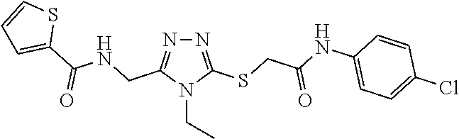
N1=C(SCC(NC2=CC=C(Cl)C=C2)=O)N(CC)C(CNC(C2=CC=CS2)=O)=N1
